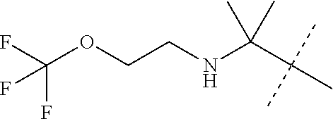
C(C(C)(C)C)(C)(C)NCCOC(F)(F)F
